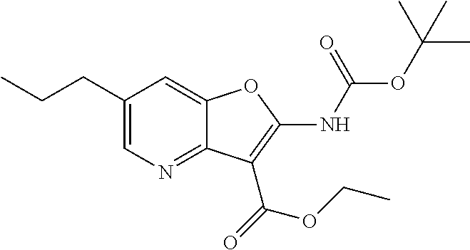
C1(CCC)=CN=C2C(=C1)OC(NC(OC(C)(C)C)=O)=C2C(=O)OCC
